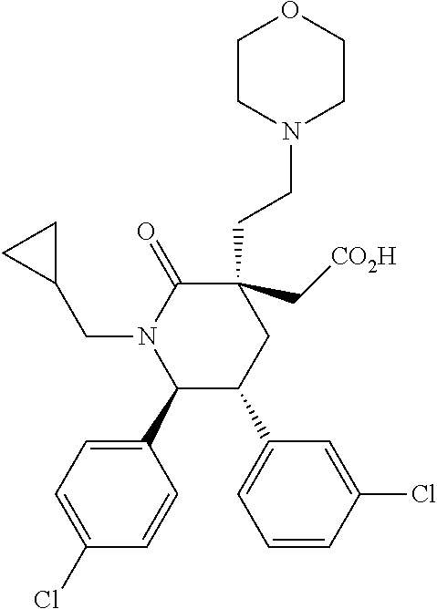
C1(C2=CC=C(Cl)C=C2)C(C2=CC=CC(Cl)=C2)CC(CCN2CCOCC2)(C[CO2H])C(=O)N1CC1CC1
